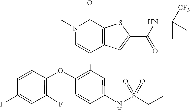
C1(F)=C(OC2=C(C3=CN(C)C(=O)C4=C3C=C(C(NC([CF3])(C)C)=O)S4)C=C(NS(CC)(=O)=O)C=C2)C=CC(F)=C1
